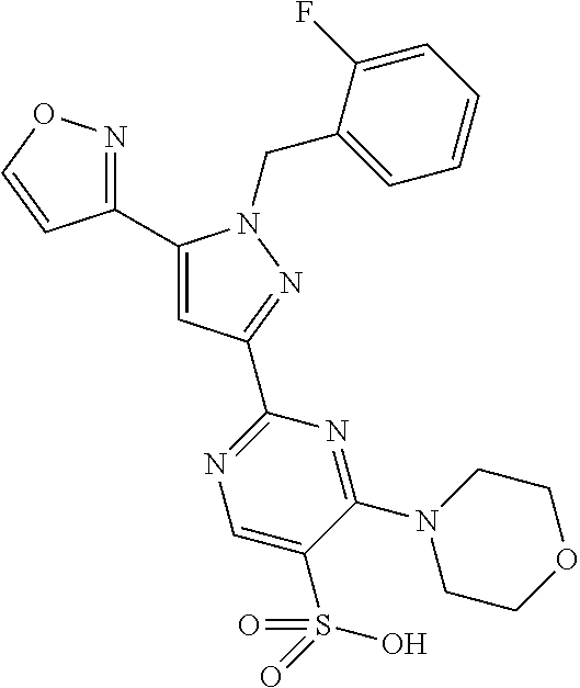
C1(C2=CC(C3=NC=C(S(O)(=O)=O)C(N4CCOCC4)=N3)=NN2CC2=CC=CC=C2F)=NOC=C1
